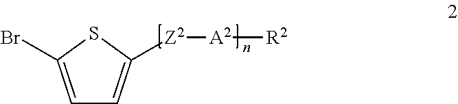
C1=C(Br)SC([Z2][A2][R2])=C1
